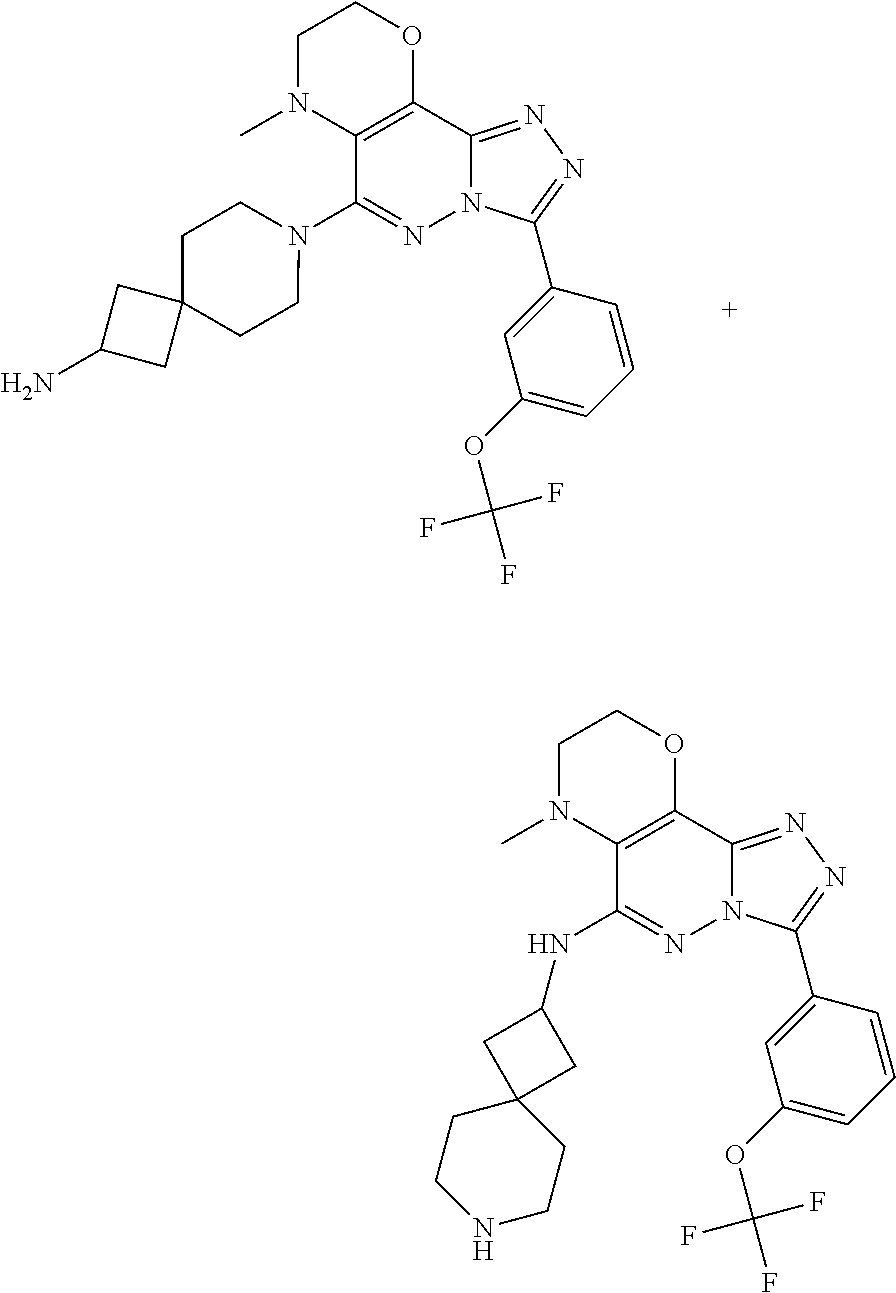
C1N(C)C2=C(OC1)C1=NN=C(C3=CC(OC(F)(F)F)=CC=C3)N1N=C2N1CCC2(CC1)CC(N)C2.C1N(C)C2=C(OC1)C1=NN=C(C3=CC(OC(F)(F)F)=CC=C3)N1N=C2NC1CC2(C1)CCNCC2
